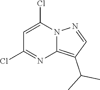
C1=C(Cl)N2C(=C(C(C)C)C=N2)N=C1Cl
